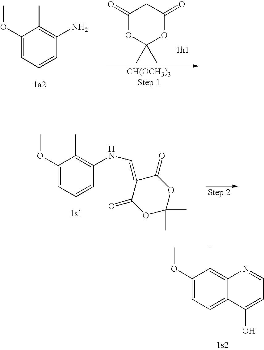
C1(OC)=CC=CC(N)=C1C.C1(=O)OC(C)(C)OC(=O)C1.C1(OC)=CC=CC(NC=C2C(=O)OC(C)(C)OC2=O)=C1C.C1(OC)=CC=C2C(=C1C)N=CC=C2O
